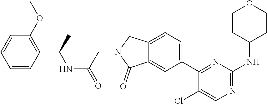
C1=CC=CC(C(C)NC(=O)CN2C(=O)C3=CC(C4=NC(NC5CCOCC5)=NC=C4Cl)=CC=C3C2)=C1OC
